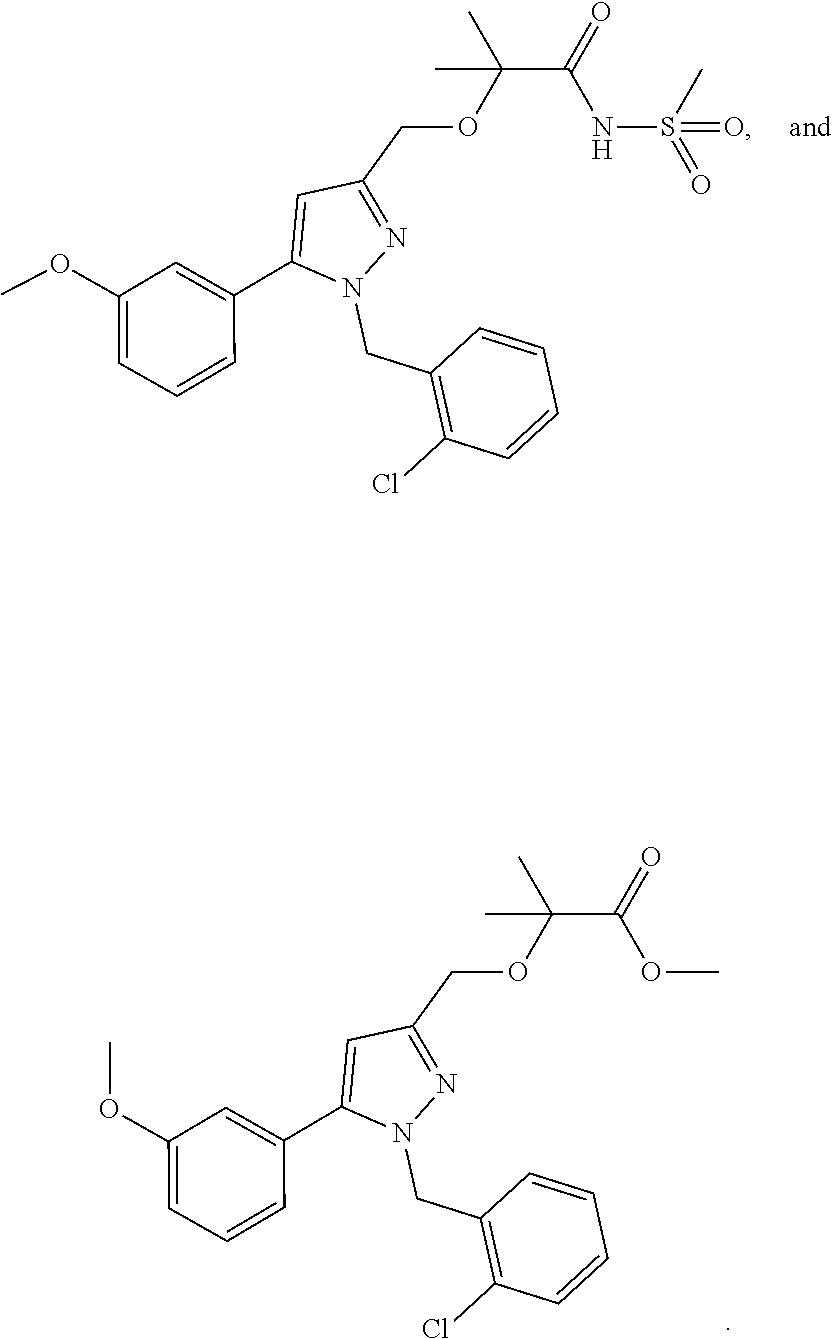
C1=C(C2=CC(OC)=CC=C2)N(CC2=C(Cl)C=CC=C2)N=C1COC(C(=O)OC)(C)C.C1=C(C2=CC(OC)=CC=C2)N(CC2=C(Cl)C=CC=C2)N=C1COC(C(=O)NS(=O)(C)=O)(C)C
